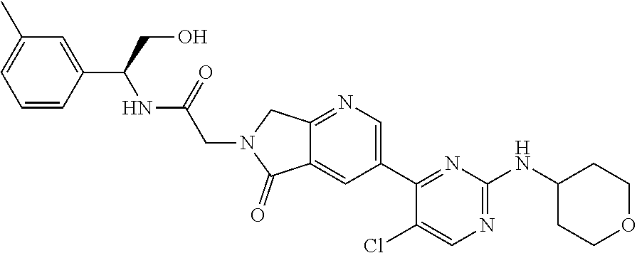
C12=CC(C3=NC(NC4CCOCC4)=NC=C3Cl)=CN=C1CN(CC(NC(C1=CC(C)=CC=C1)CO)=O)C2=O
